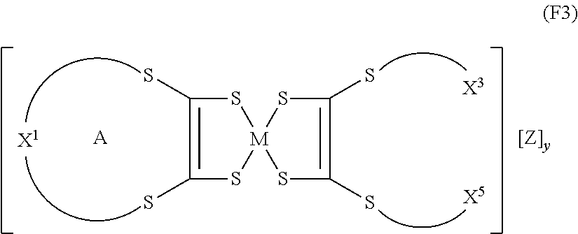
S1C(S)=C(S)S[M]12SC(S)=C(S)S2.[X1].[A].[X5].[X3]
